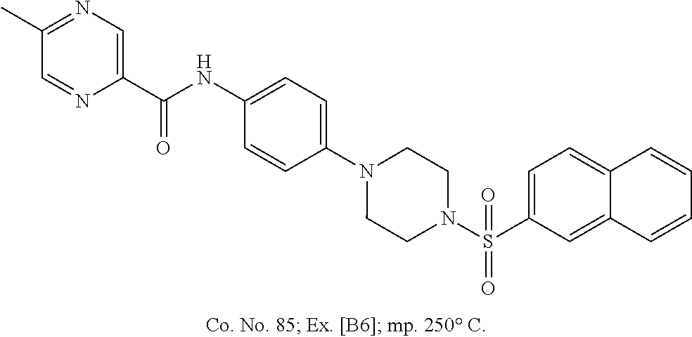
N1(C2=CC=C(NC(C3=CN=C(C)C=N3)=O)C=C2)CCN(S(C2=CC=C3C(=C2)C=CC=C3)(=O)=O)CC1
